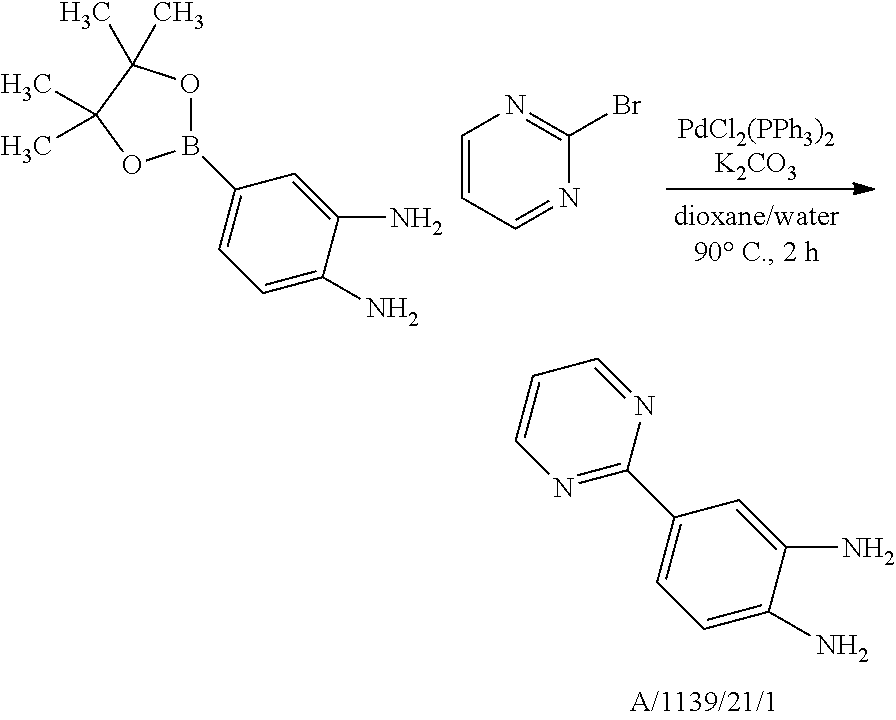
C1(C2=NC=CC=N2)=CC=C(N)C(N)=C1.B1(C2=CC=C(N)C(N)=C2)OC(C)(C)C(C)(C)O1.C1=CC=NC(Br)=N1
